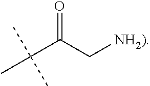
C(C(C[NH2)])=O)(C)(C)C
